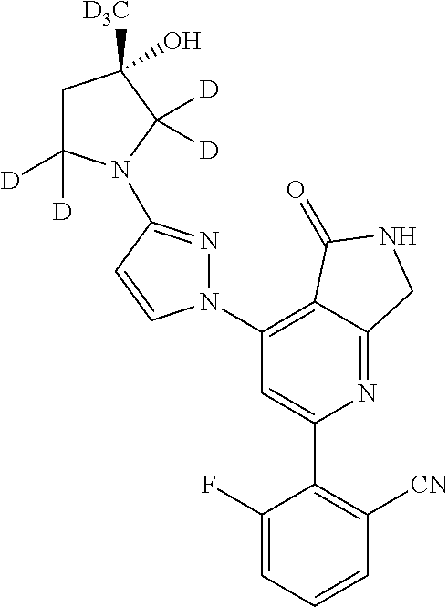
C1(C2=C([CN])C=CC=C2F)=CC(N2N=C(N3C([D])([D])CC([D3C])(O)C3([D])[D])C=C2)=C2C(=N1)CNC2=O
